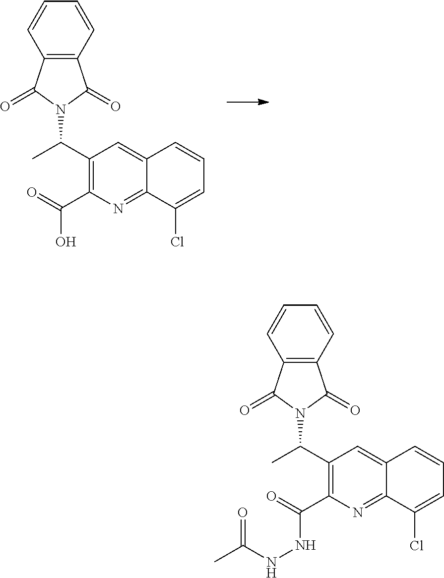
C12=NC(C(=O)NNC(C)=O)=C(C(C)N3C(=O)C4=C(C=CC=C4)C3=O)C=C1C=CC=C2Cl.C12=NC(C(O)=O)=C(C(C)N3C(=O)C4=C(C=CC=C4)C3=O)C=C1C=CC=C2Cl
